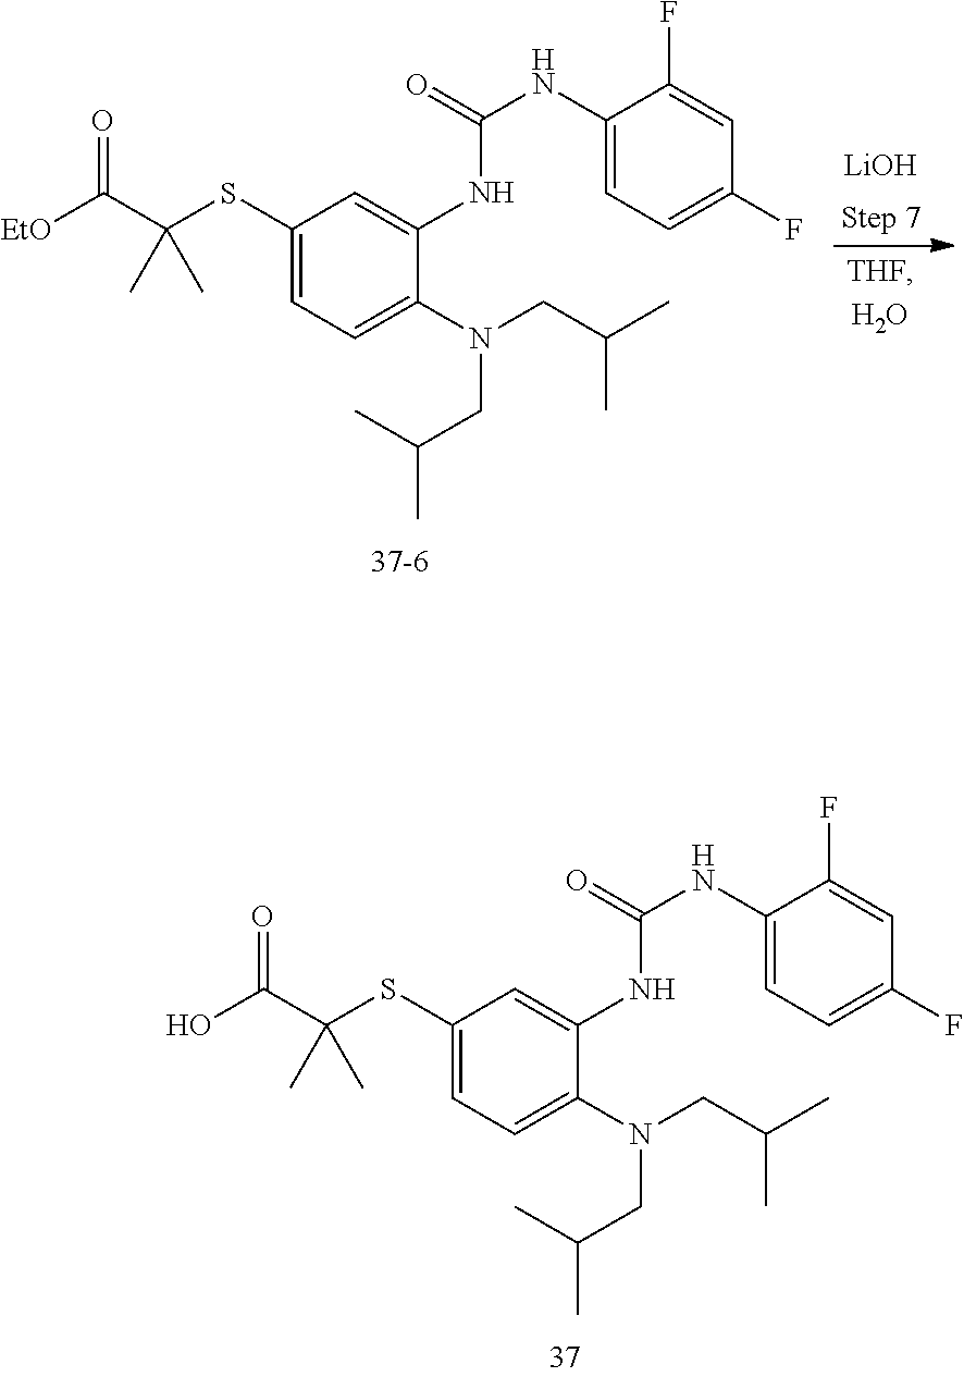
[LiOH].C1(SC(C([EtO])=O)(C)C)=CC=C(N(CC(C)C)CC(C)C)C(NC(NC2=CC=C(F)C=C2F)=O)=C1.C1(SC(C(O)=O)(C)C)=CC=C(N(CC(C)C)CC(C)C)C(NC(NC2=CC=C(F)C=C2F)=O)=C1
